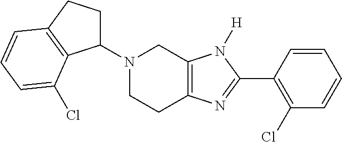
C1(N2CCC3=C(C2)N([H])C(C2=C(Cl)C=CC=C2)=N3)CCC2=C1C(Cl)=CC=C2
